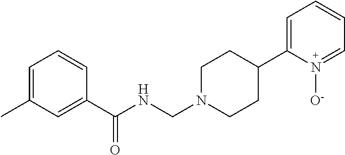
C1=N([O-])C(C2CCN(CNC(C3=CC(C)=CC=C3)=O)CC2)=CC=C1
